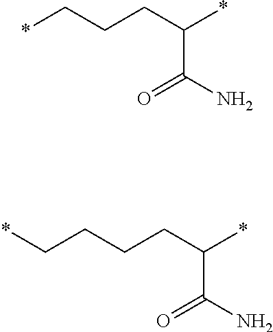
*CCCC(*)C(N)=O.C(CCCC(*)C(N)=O)*
